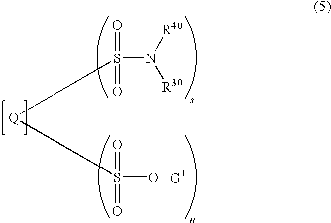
S(=O)(=O)(N([R40])[R30])[Q]S(=O)(=O)O
